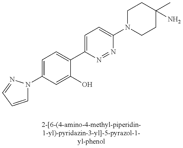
C1(N2C=CC=N2)=CC=C(C2=CC=C(N3CCC(C)(N)CC3)N=N2)C(O)=C1
